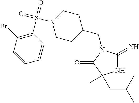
C1(CN2C(=N)NC(C)(CC(C)C)C2=O)CCN(S(=O)(=O)C2=C(Br)C=CC=C2)CC1
